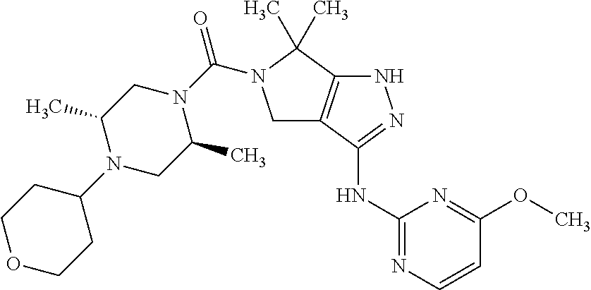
C1(NC2=NNC3=C2CN(C(N2CC(C)N(C4CCOCC4)CC2C)=O)C3(C)C)=NC=CC(OC)=N1
